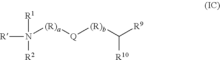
[R]N([R1])([(R)a][Q][(R)b]C([R9])[R10])[R2]
